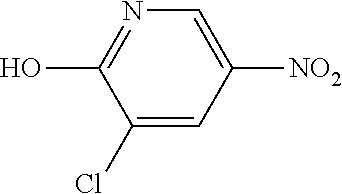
C1(Cl)=CC([NO2])=CN=C1O
